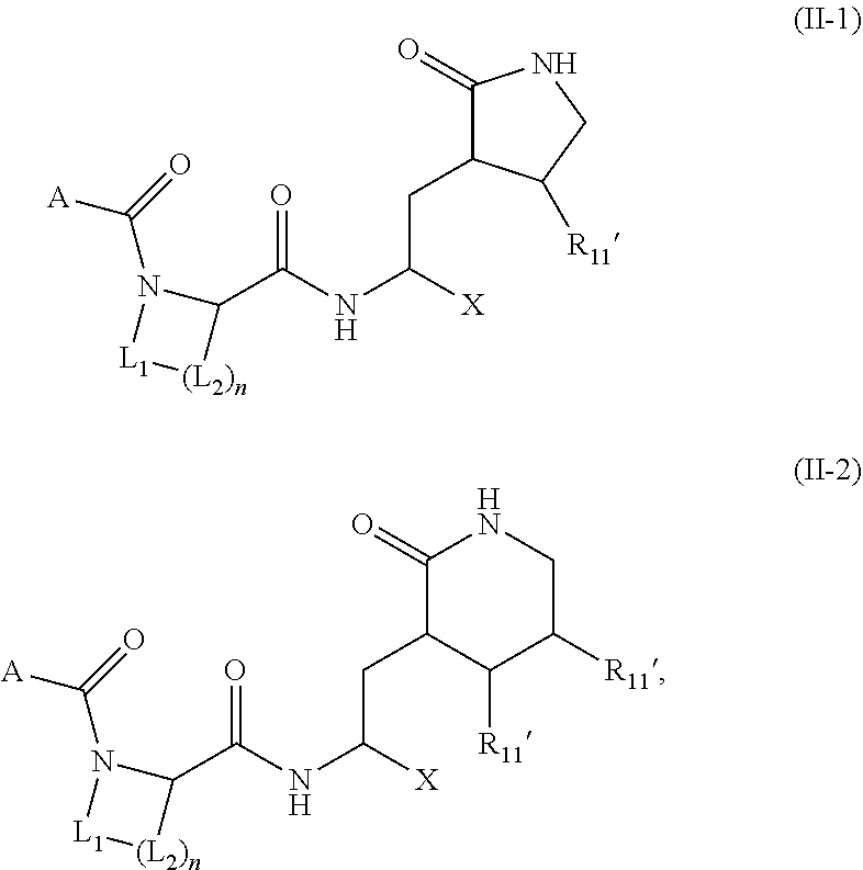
C1(C(NC(CC2C(=O)NCC2[R11])[X])=O)N(C(=O)[A])[L1][(L2)n]1.C1(C(NC(CC2C([R11])C([R11])CNC2=O)[X])=O)N(C(=O)[A])[L1][(L2)n]1
